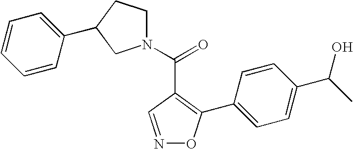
N1(C(=O)C2=C(C3=CC=C(C(C)O)C=C3)ON=C2)CCC(C2=CC=CC=C2)C1
